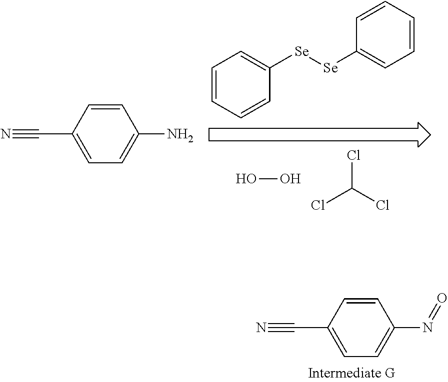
ClC(Cl)Cl.OO.C1=CC=CC([Se][Se]C2=CC=CC=C2)=C1.C1=C(N)C=CC(C#N)=C1.C1=C(N=O)C=CC(C#N)=C1
